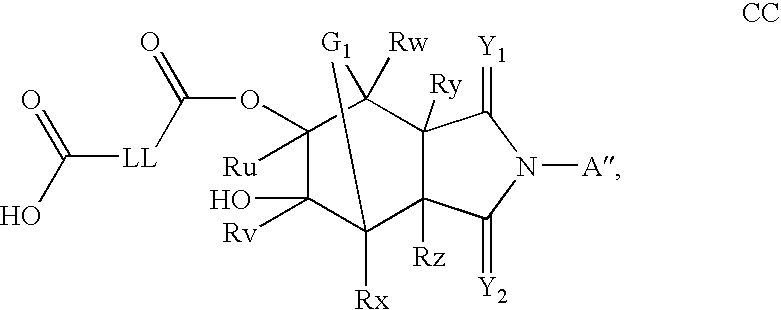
C1([Rv])(O)C2([Rx])C3([Rz])C([Ry])(C([Rw])(C1([Ru])OC(=O)[LL]C(O)=O)[G1]2)C(=[Y1])N([A])C3=[Y2]
